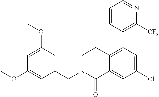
C1=C(OC)C=C(CN2C(=O)C3=CC(Cl)=CC(C4=C([CF3])N=CC=C4)=C3CC2)C=C1OC
